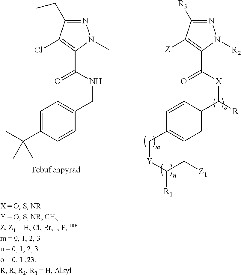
N1=C(CC)C(Cl)=C(C(NCC2=CC=C(C(C)(C)C)C=C2)=O)N1C.N1=C([R3])C([Z])=C(C([X]C(C2=CC=C(C[Y]C(C[Z1])[R1])C=C2)[R])=O)N1[R2]
